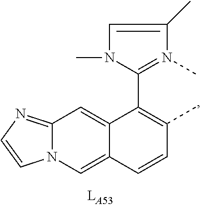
C1(C2=C(C)C=CC3=CN4C(=NC=C4)C=C23)=N(C)C(C)=CN1C
